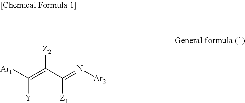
[Z2]C(C(=N[Ar2])[Z1])=C([Ar1])[Y]
